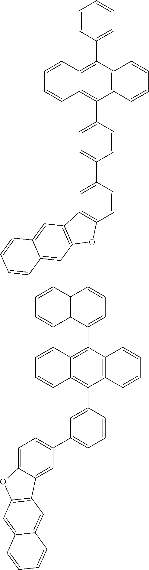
C12=C(C(C3=CC=C(C4=CC5=C(C=C4)OC4=C5C=C5C(=C4)C=CC=C5)C=C3)=C3C(=C1C1=CC=CC=C1)C=CC=C3)C=CC=C2.C12=C(C(C3=CC(C4=CC=C5C(=C4)C4=C(O5)C=C5C(=C4)C=CC=C5)=CC=C3)=C3C(=C1C1=CC=CC4=C1C=CC=C4)C=CC=C3)C=CC=C2
